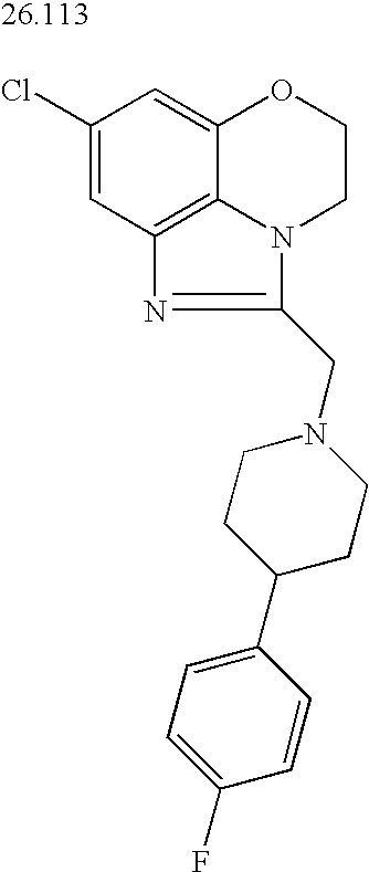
C1(Cl)=CC2=C3C(=C1)OCCN3C(CN1CCC(C3=CC=C(F)C=C3)CC1)=N2
